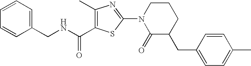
C1(C)=C(C(NCC2=CC=CC=C2)=O)SC(N2C(=O)C(CC3=CC=C(C)C=C3)CCC2)=N1
